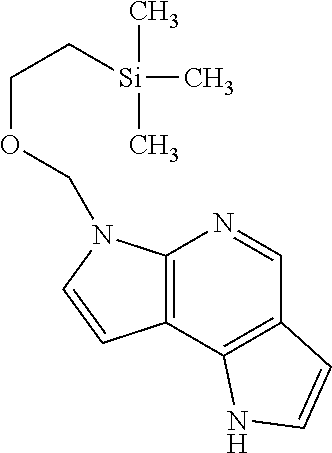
C12=C(N(COCC[Si](C)(C)C)C=C1)N=CC1=C2NC=C1
